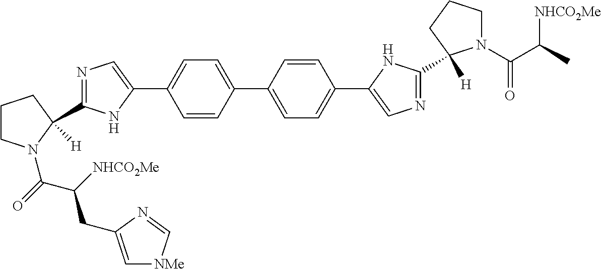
N1=C(C2([H])N(C(=O)C([NHCO2Me])CC3=C[NMe]C=N3)CCC2)NC(C2=CC=C(C3=CC=C(C4=CN=C(C5([H])N(C(C(C)[NHCO2Me])=O)CCC5)N4)C=C3)C=C2)=C1
